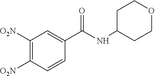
O=C(C1=CC([O2N])=C([O2N])C=C1)NC1CCOCC1
